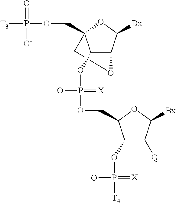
C1OC2C(OP(=[X])(O)OCC3C(OP(=[X])([-O])[T4])C([Q])C([Bx])O3)C1(COP([T3])(=O)[O-])OC2[Bx]
